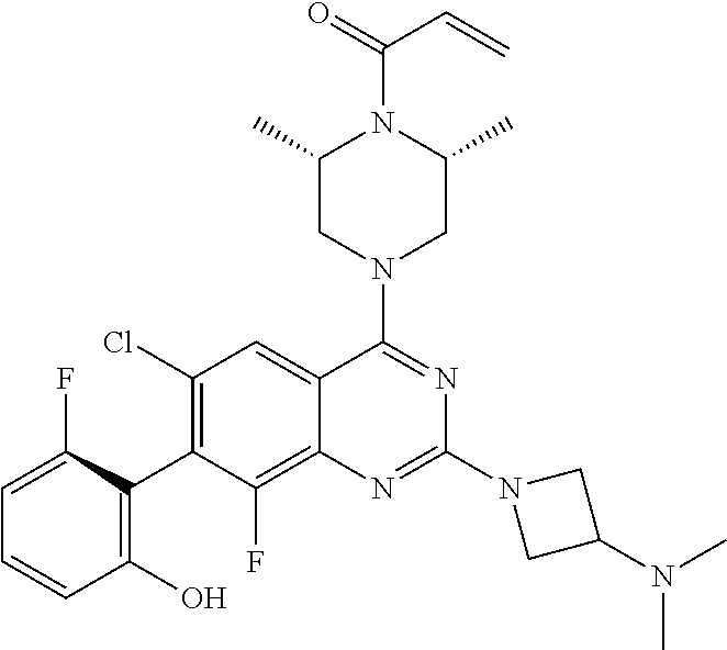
C1=C(F)C(C2=C(Cl)C=C3C(=C2F)N=C(N2CC(N(C)C)C2)N=C3N2CC(C)N(C(=O)C=C)C(C)C2)=C(O)C=C1
